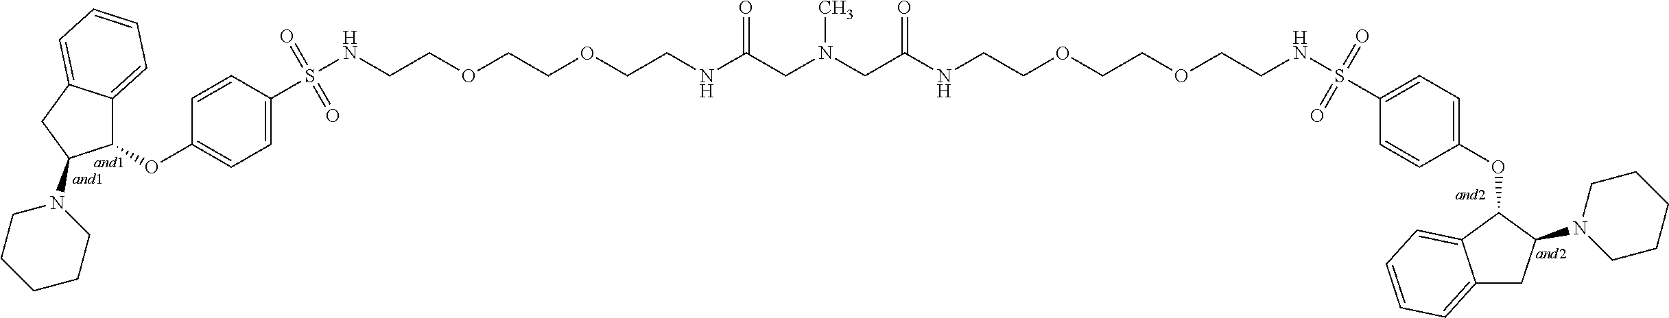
C1=CC(OC2C3=CC=CC=C3CC2N2CCCCC2)=CC=C1S(=O)(=O)NCCOCCOCCNC(CN(CC(NCCOCCOCCNS(C1=CC=C(OC2C3=CC=CC=C3CC2N2CCCCC2)C=C1)(=O)=O)=O)C)=O
